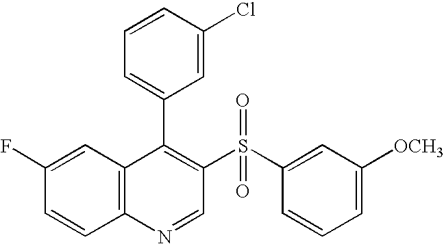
C12=C(C=C(F)C=C1)C(C1=CC=CC(Cl)=C1)=C(S(C1=CC([OCH3])=CC=C1)(=O)=O)C=N2
